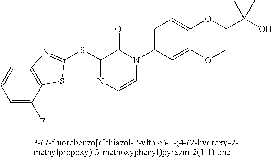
S(C1=NC=CN(C2=CC=C(OCC(O)(C)C)C(OC)=C2)C1=O)C1=NC2=C(C(F)=CC=C2)S1
